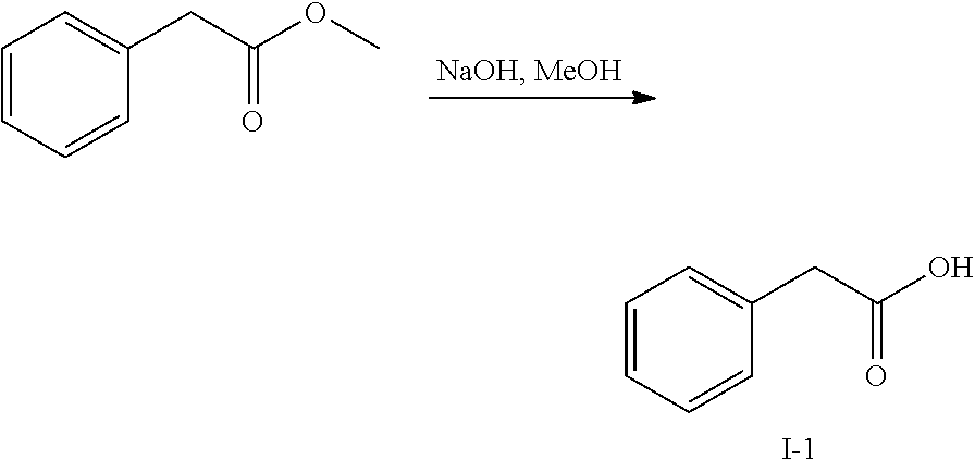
C1=CC=CC(CC(OC)=O)=C1.C1=CC=CC(CC(O)=O)=C1.[I-]
